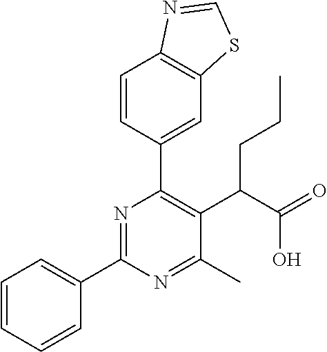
C1=CC=CC(C2=NC(C3=CC4=C(C=C3)N=CS4)=C(C(C(=O)O)CCC)C(C)=N2)=C1
